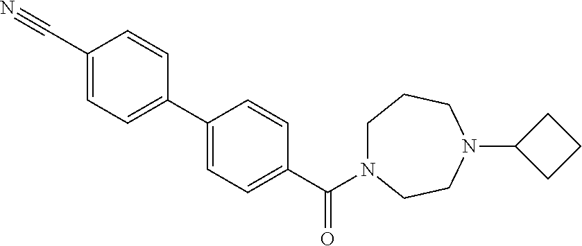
C1(C(N2CCCN(C3CCC3)CC2)=O)=CC=C(C2=CC=C(C#N)C=C2)C=C1
